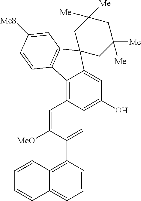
C12=C3C(=C(O)C=C1C1(C4=C2C=CC([MeS])=C4)CC([Me])([Me])CC([Me])([Me])C1)C=C(C1=C2C(=CC=C1)C=CC=C2)C([MeO])=C3
